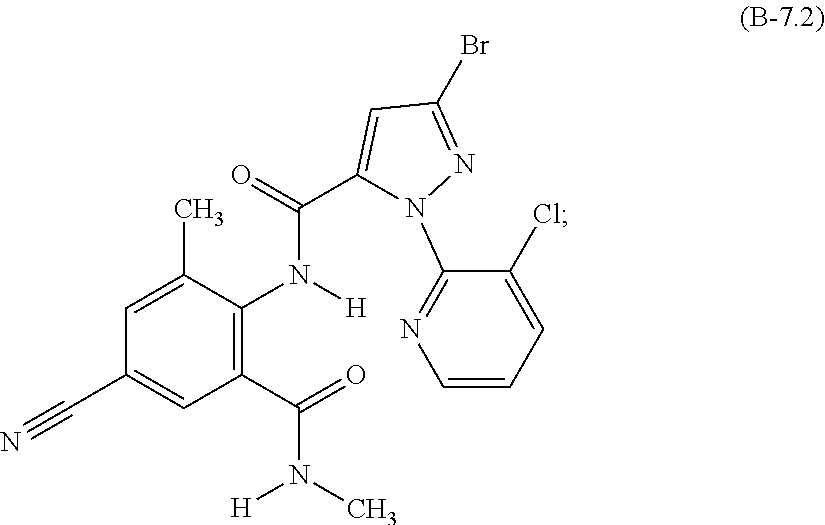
C1=C(C)C(N([H])C(C2=CC(Br)=NN2C2=NC=CC=C2Cl)=O)=C(C(=O)N(C)[H])C=C1C#N
